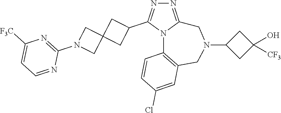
N1=C2N(C(C3CC4(C3)CN(C3=NC([F3C])=CC=N3)C4)=N1)C1=C(CN(C3CC(O)([CF3])C3)C2)C=C(Cl)C=C1
